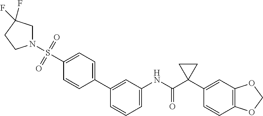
C1=C(NC(C2(C3=CC4=C(C=C3)OCO4)CC2)=O)C=C(C2=CC=C(S(N3CC(F)(F)CC3)(=O)=O)C=C2)C=C1
